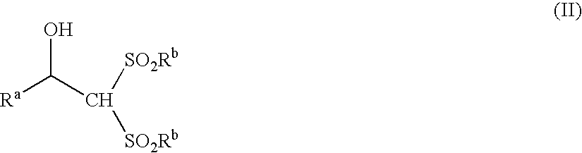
[Ra]C(C([SO2Rb])[SO2Rb])O
